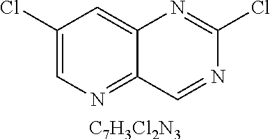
C12=CC(Cl)=CN=C1C=NC(Cl)=N2.[C7H3Cl2N3]
